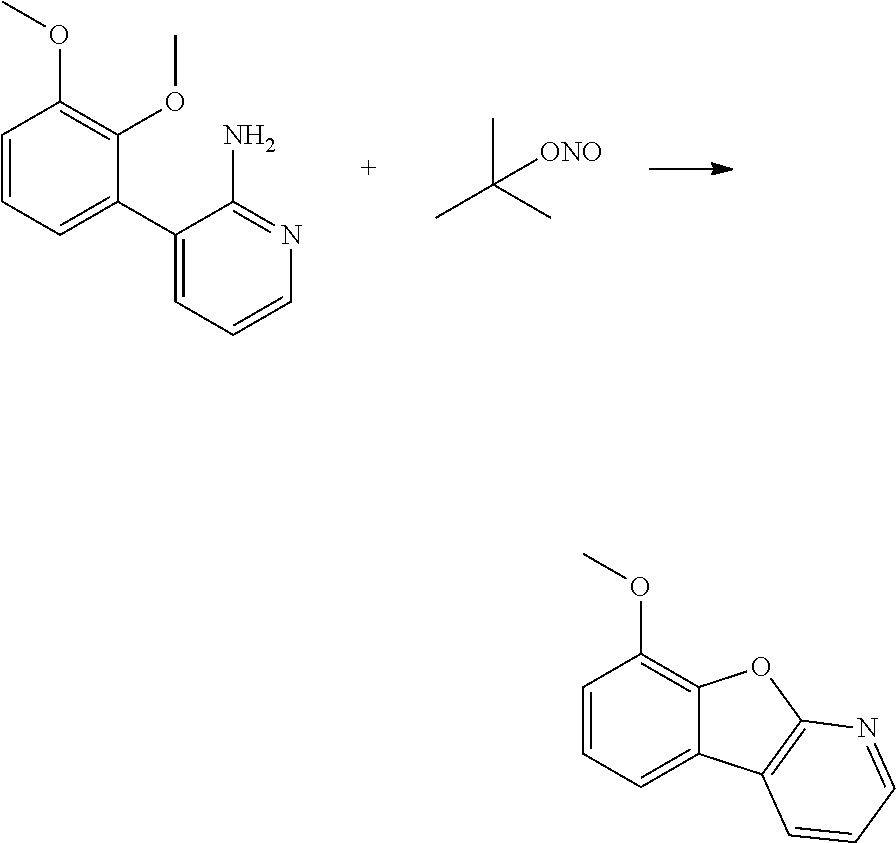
C1=CC=C(C2=CC=CN=C2N)C(OC)=C1OC.CC(C)(C)[ONO].C1=CC=C2C(=C1OC)OC1=C2C=CC=N1
